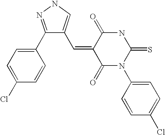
C(=C1C(=O)N(C2=CC=C(Cl)C=C2)C(=S)NC1=O)C1=CNN=C1C1=CC=C(Cl)C=C1
